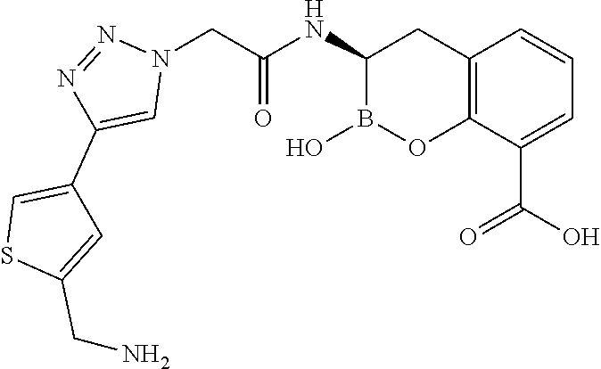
C12=C(C(C(O)=O)=CC=C1)OB(O)C(NC(=O)CN1N=NC(C3=CSC(CN)=C3)=C1)C2
